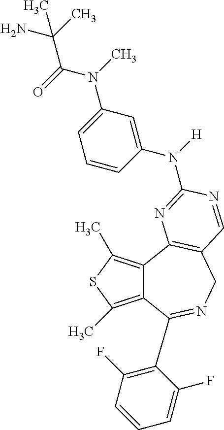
C12=C(C)SC(C)=C1C1=C(CN=C2C2=C(F)C=CC=C2F)C=NC(N([H])C2=CC(N(C)C(=O)C(N)(C)C)=CC=C2)=N1
